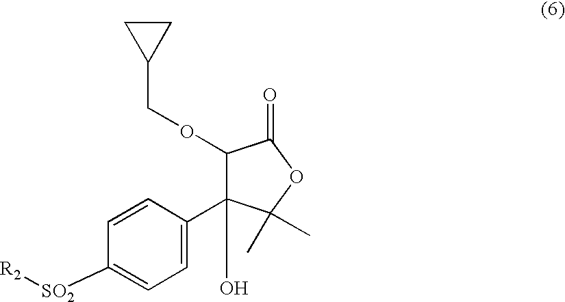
C1=C(C2(O)C(OCC3CC3)C(=O)OC2(C)C)C=CC([SO2][R2])=C1
